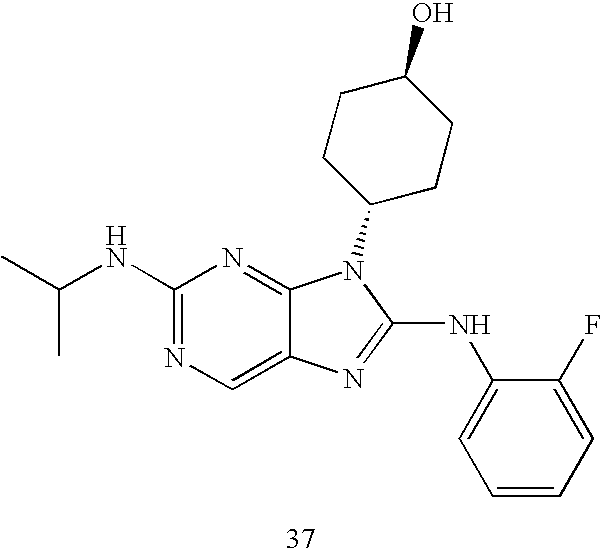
CC(NC1=NC=C2C(=N1)N(C1CCC(O)CC1)C(NC1=CC=CC=C1F)=N2)C
